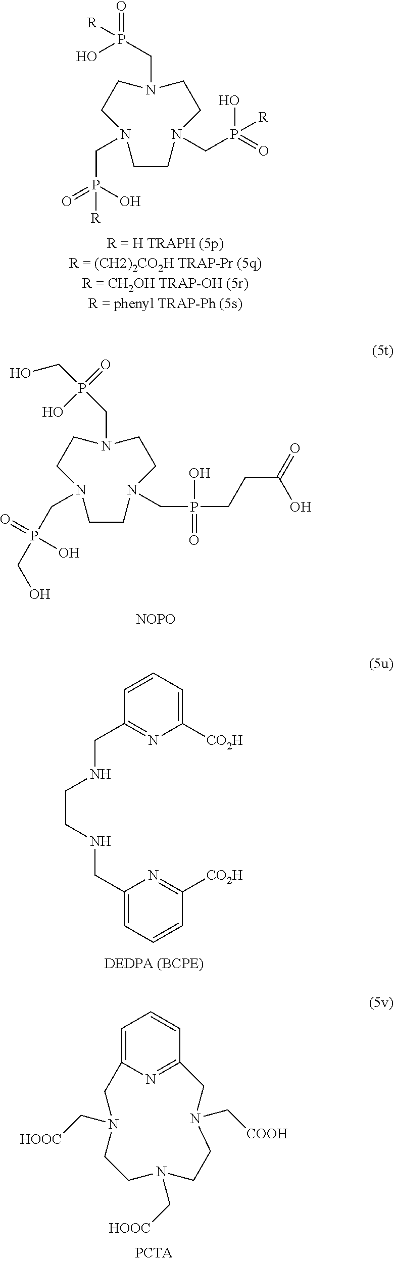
C1CN(CP(=O)(O)[R])CCN(CP(=O)(O)[R])CCN1CP(=O)(O)[R].C(C1=NC([CO2H])=CC=C1)NCCNCC1=CC=CC([CO2H])=N1.C1=C2N=C(C=C1)CN(C[COOH])CCN(C[HOOC])CCN(C[HOOC])C2.C1CN(CP(CCC(=O)O)(O)=O)CCN(CP(CO)(=O)O)CCN1CP(CO)(=O)O.[NOPO]
